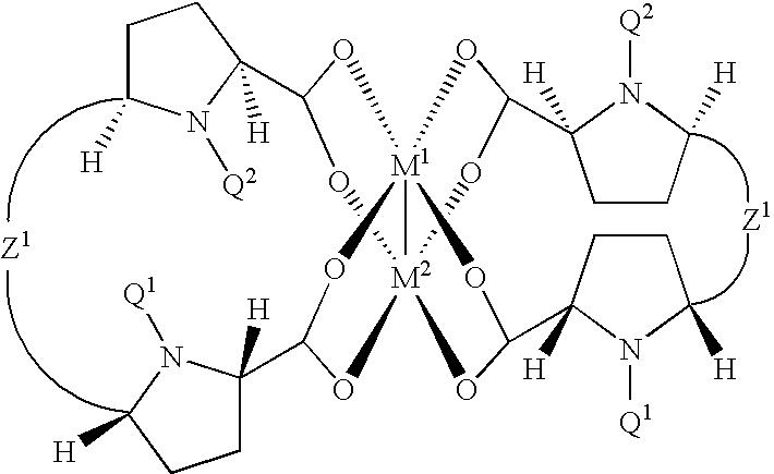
[Q2]N1C([H])CCC1(C1O[M2]234OC(C5([H])N([Q1])C([H])CC5)O[M1]2(O1)(OC(C1([H])CCC([H])N1[Q1])O3)OC(C1([H])N([Q2])C([H])CC1)O4)[H]
